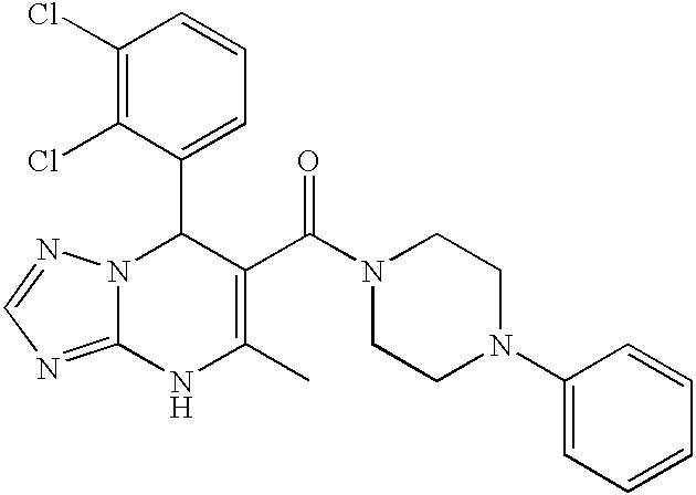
C1(Cl)=C(Cl)C(C2N3C(=NC=N3)NC(C)=C2C(N2CCN(C3=CC=CC=C3)CC2)=O)=CC=C1
